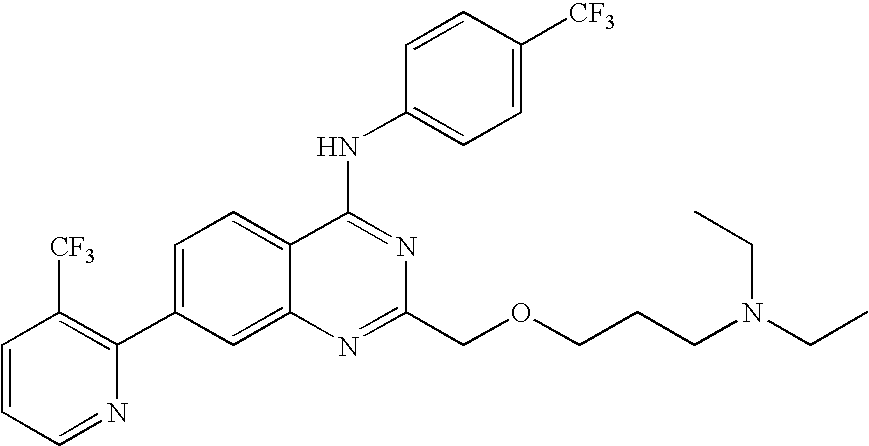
C1=CC=NC(C2=CC=C3C(=C2)N=C(COCCCN(CC)CC)N=C3NC2=CC=C([CF3])C=C2)=C1[CF3]
